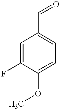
C1=C(F)C(OC)=CC=C1C=O
